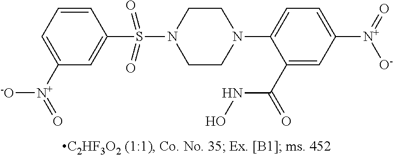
N1(C2=CC=C([N+](=O)[O-])C=C2C(=O)NO)CCN(S(=O)(=O)C2=CC([N+](=O)[O-])=CC=C2)CC1
